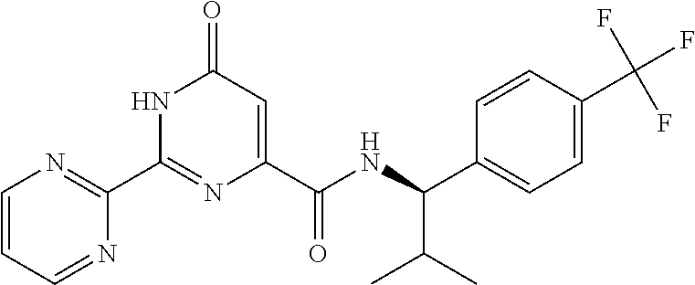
C1(C2=NC=CC=N2)=NC(C(NC(C2=CC=C(C(F)(F)F)C=C2)C(C)C)=O)=CC(=O)N1
